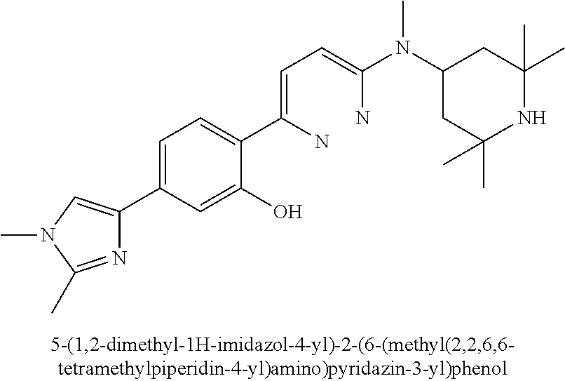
C1(C2=CN(C)C(C)=N2)=CC=C(C(N)=CC=C(N)N(C2CC(C)(C)NC(C)(C)C2)C)C(O)=C1
